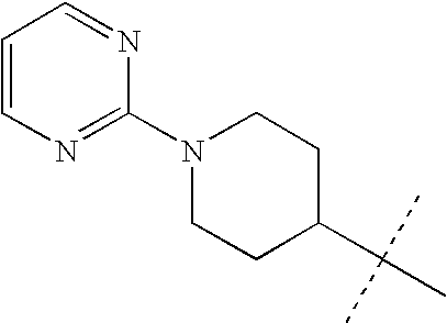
C1=CN=C(N2CCC(C(C)(C)C)CC2)N=C1
